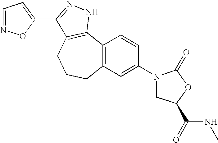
C12=C(C=C(N3CC(C(NC)=O)OC3=O)C=C1)CCCC1=C2NN=C1C1=CC=NO1
